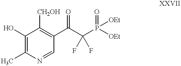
C1(O)=C(C)N=CC(C(C(P([OEt])(=O)[OEt])(F)F)=O)=C1[CH2OH]
